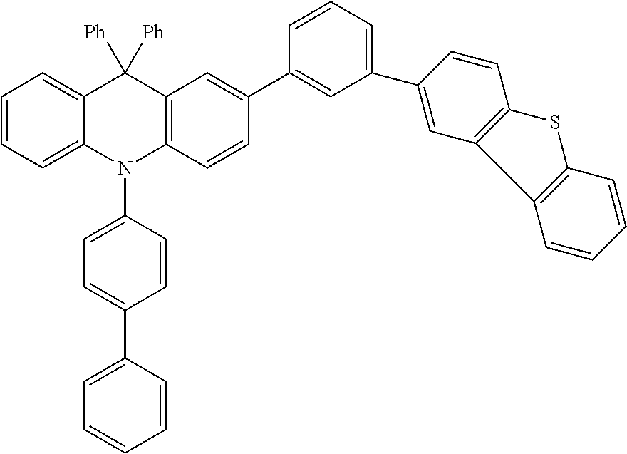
C1=CC=C2C(=C1)C([Ph])([Ph])C1=C(N2C2=CC=C(C3=CC=CC=C3)C=C2)C=CC(C2=CC(C3=CC4=C(C=C3)SC3=C4C=CC=C3)=CC=C2)=C1
